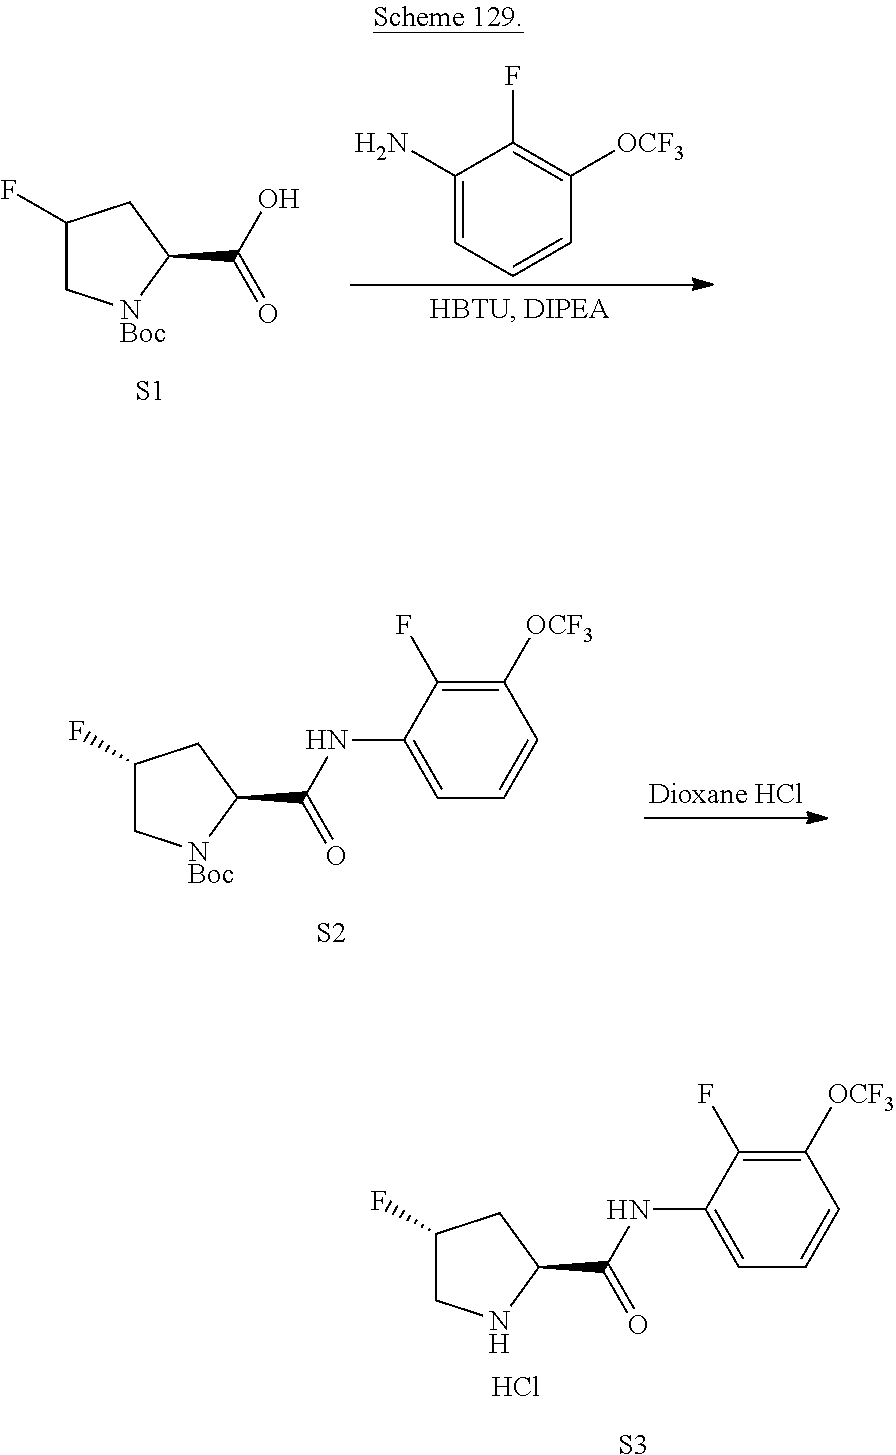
C1(F)CNC(C(NC2=CC=CC([OCF3])=C2F)=O)C1.Cl.[S3].C1(F)C[NBoc]C(C(NC2=CC=CC([OCF3])=C2F)=O)C1.[S2].C1(N)=CC=CC([OCF3])=C1F.C1(F)C[NBoc]C(C(O)=O)C1.[S1]
